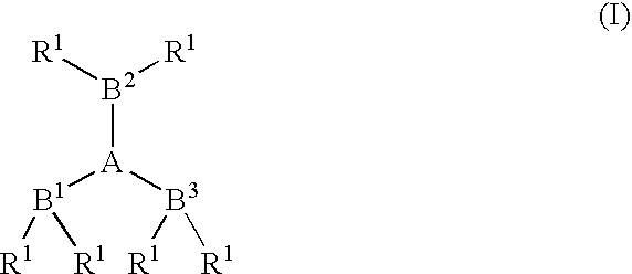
[B2]([A]([B1]([R1])[R1])[B3]([R1])[R1])([R1])[R1]
